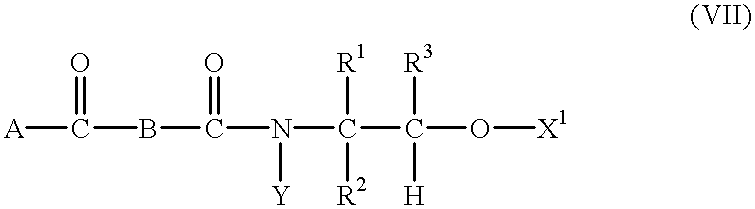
[A]C(=O)BC(N([Y])C([R2])(C([H])([R3])O[X1])[R1])=O
